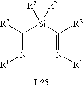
C(=N[R1])([Si](C(=N[R1])[R2])([R2])[R2])[R2]
